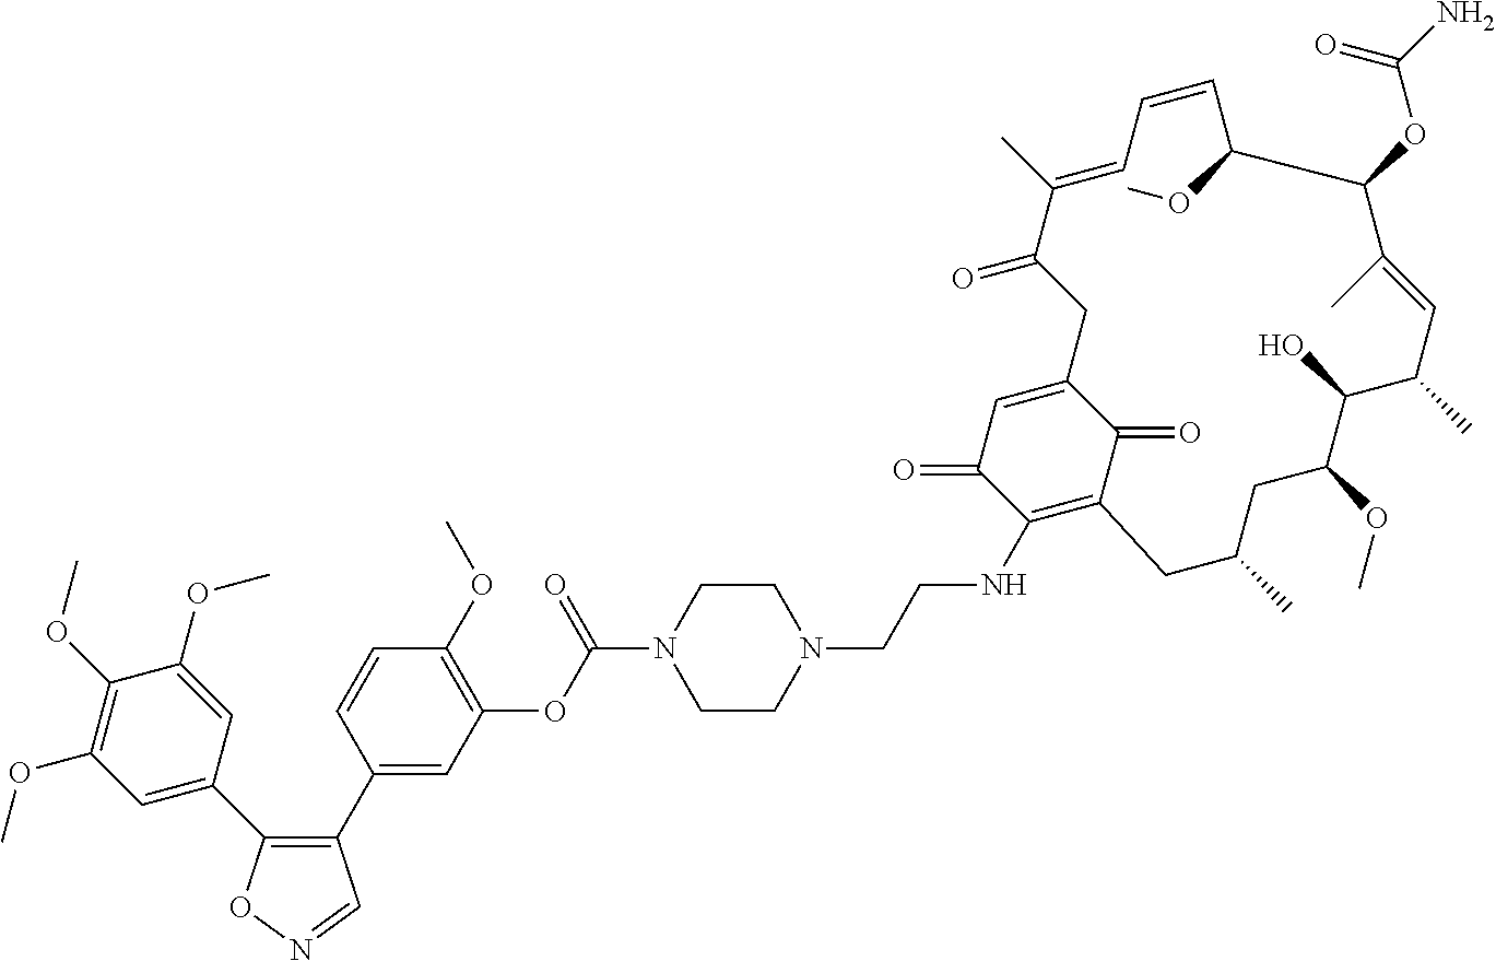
C1(C2=CC(OC(N3CCN(CCNC4=C5C(=O)C(=CC4=O)CC(=O)C(C)=CC=CC(OC)C(OC(N)=O)C(C)=CC(C)C(O)C(OC)CC(C)C5)CC3)=O)=C(OC)C=C2)=C(C2=CC(OC)=C(OC)C(OC)=C2)ON=C1
